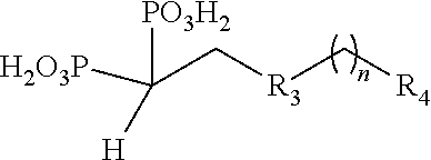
[H2O3P]C([PO3H2])([H])C[R3]C[R4]
